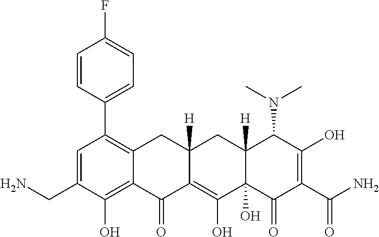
C1=C(CN)C(O)=C2C(=C1C1=CC=C(F)C=C1)CC1([H])C(=C(O)C3(O)C([H])(C1)C(N(C)C)C(O)=C(C(N)=O)C3=O)C2=O
